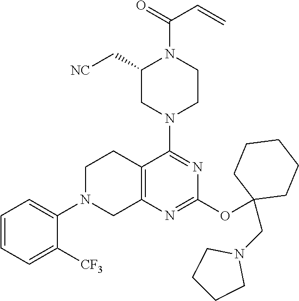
C1=CC=C([CF3])C(N2CC3=C(CC2)C(N2CCN(C(=O)C=C)C(C[NC])C2)=NC(OC2(CN4CCCC4)CCCCC2)=N3)=C1
